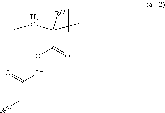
CCC(C)([Rf5])C(O[L4]C(O[Rf6])=O)=O
